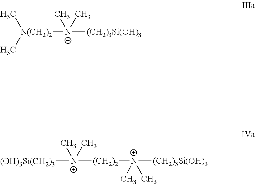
[N(CH2)2](C)(C)[N+]([(CH2)3Si(OH)3])(C)C.[(OH)3Si(CH2)3][N+]([(CH2)2][N+]([(CH2)3Si(OH)3])(C)C)(C)C
